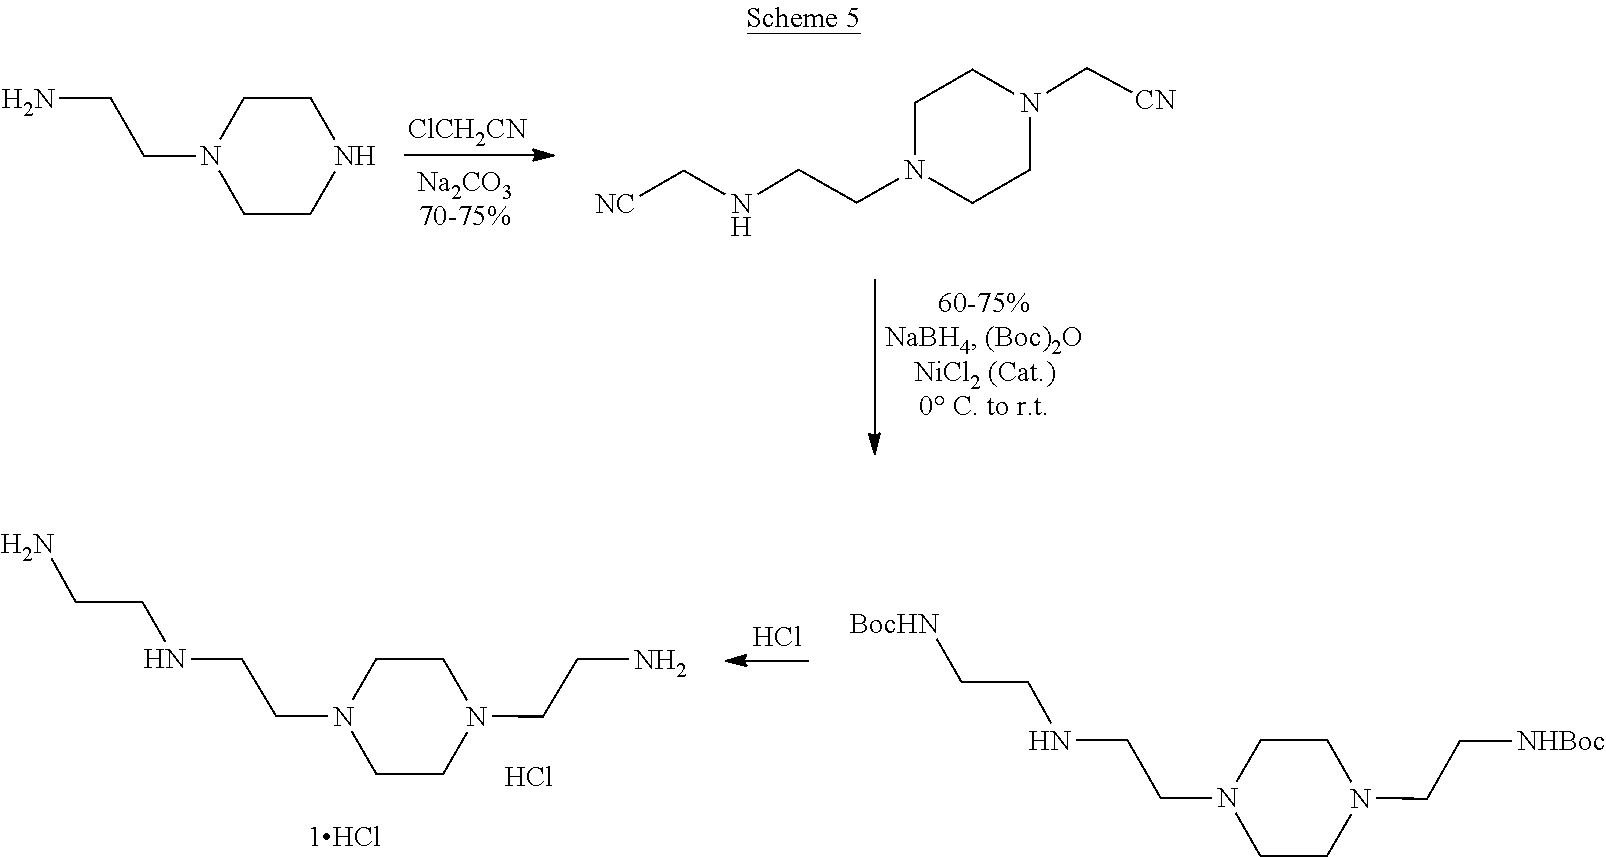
N1CCN(CCN)CC1.C1CN(CCNC[NC])CCN1C[CN].[ClCH2CN].C(CN1CCN(CCNCCN)CC1)N.Cl.C(CN1CCN(CCNCC[BocHN])CC1)[NHBoc].Cl
